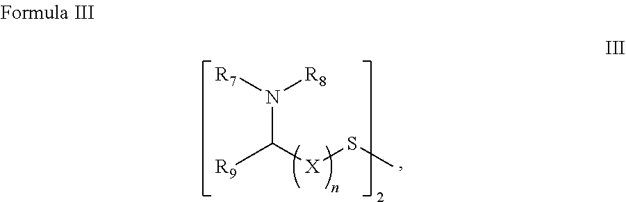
N(C([X]SC)[R9])([R8])[R7]
